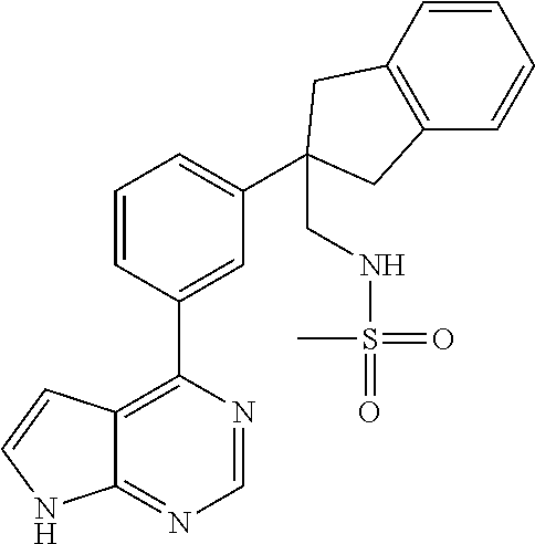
C12=C(C3=CC(C4(CNS(=O)(C)=O)CC5=C(C=CC=C5)C4)=CC=C3)N=CN=C1NC=C2
